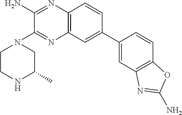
C12=C(C=C(C3=CC4=C(C=C3)OC(N)=N4)C=C1)N=C(N1CCNC(C)C1)C(N)=N2
